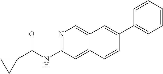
N1=C(NC(C2CC2)=O)C=C2C(=C1)C=C(C1=CC=CC=C1)C=C2
